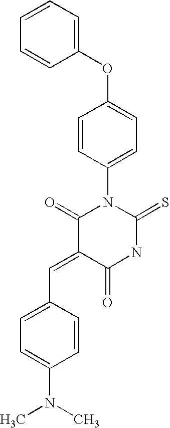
O=C1C(=CC2=CC=C(N(C)C)C=C2)C(=O)NC(=S)N1C1=CC=C(OC2=CC=CC=C2)C=C1
